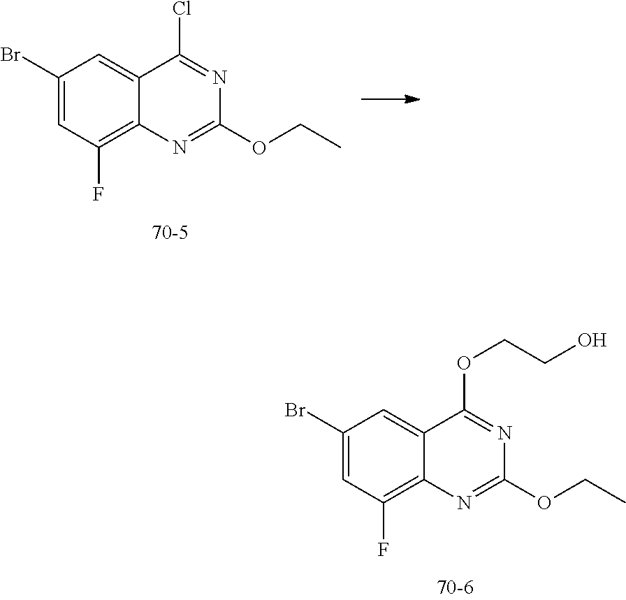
C1(Br)=CC(F)=C2C(=C1)C(OCCO)=NC(OCC)=N2.C1(Br)=CC(F)=C2C(=C1)C(Cl)=NC(OCC)=N2
